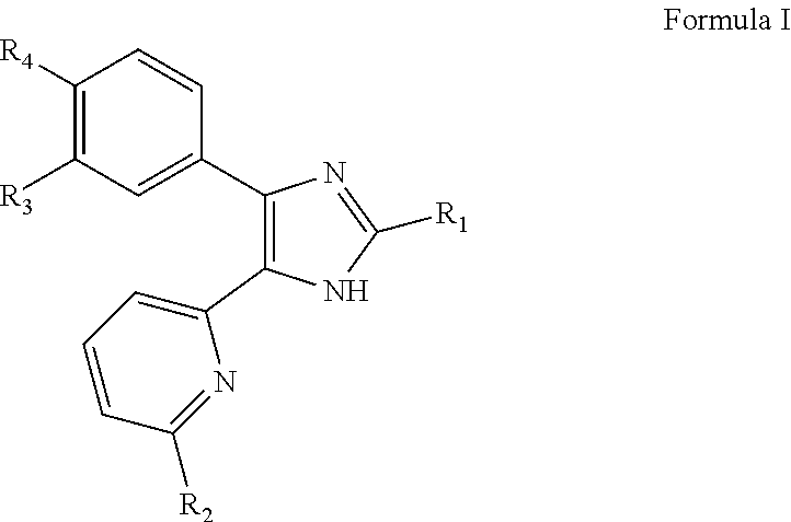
C1([R4])=C([R3])C=C(C2=C(C3=CC=CC([R2])=N3)NC([R1])=N2)C=C1
